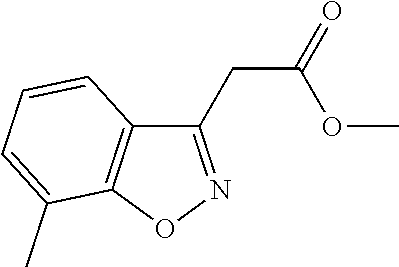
C(C(OC)=O)C1=NOC2=C1C=CC=C2C
